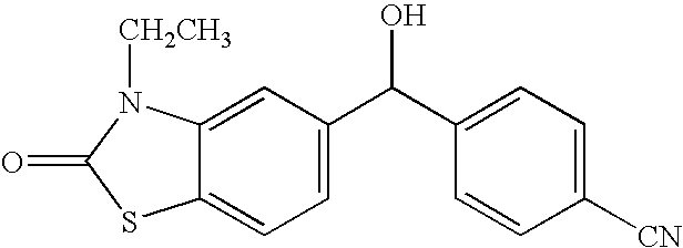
C12=CC=C(C(C3=CC=C([CN])C=C3)O)C=C1N([CH2CH3])C(=O)S2
